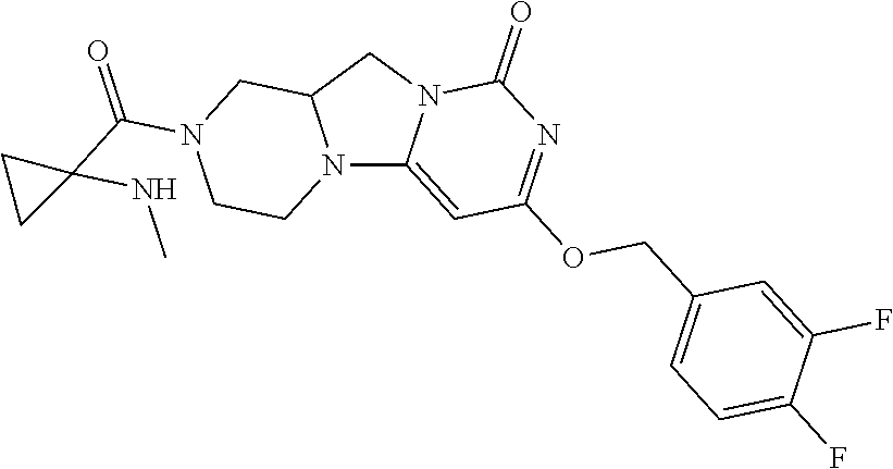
N12C3=CC(OCC4=CC=C(F)C(F)=C4)=NC(=O)N3CC1CN(C(C1(NC)CC1)=O)CC2
